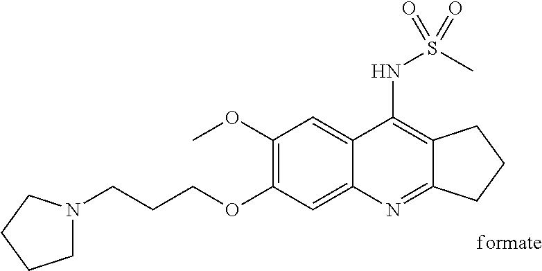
C1(OC)=C(OCCCN2CCCC2)C=C2C(=C1)C(NS(C)(=O)=O)=C1C(=N2)CCC1
